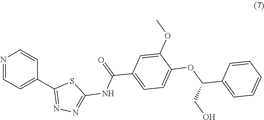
N1=CC=C(C2=NN=C(NC(C3=CC=C(OC(C4=CC=CC=C4)CO)C(OC)=C3)=O)S2)C=C1
